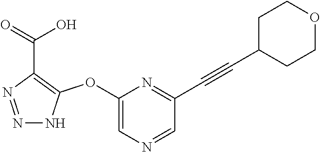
C1(OC2=C(C(=O)O)N=NN2)=CN=CC(C#CC2CCOCC2)=N1
